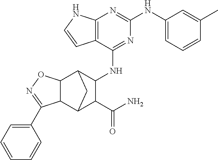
C12=C(C(NC3C4C5C(C(C3C(N)=O)C4)C(C3=CC=CC=C3)=NO5)=NC(NC3=CC=CC(C)=C3)=N1)C=CN2
